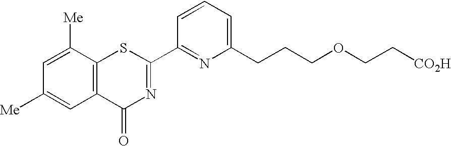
C1([Me])=CC2=C(C([Me])=C1)SC(C1=NC(CCCOCC[CO2H])=CC=C1)=NC2=O
